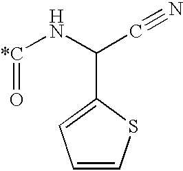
[*C](NC(C#N)C1=CC=CS1)=O
